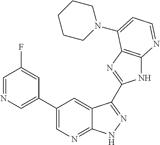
C1(C2=CN=CC(F)=C2)=CN=C2C(=C1)C(C1=NC3=C(N1)N=CC=C3N1CCCCC1)=NN2
